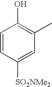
C1=CC([SO2NMe2])=CC(C)=C1O
